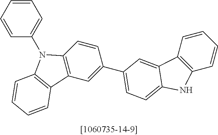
C12=C(C=C(C3=CC=C4C(=C3)C3=C(C=CC=C3)N4)C=C1)C1=C(N2C2=CC=CC=C2)C=CC=C1
